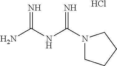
NC(NC(N1CCCC1)=N)=N.Cl
